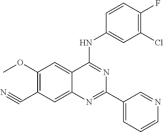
C1(OC)=C(C#N)C=C2C(=C1)C(NC1=CC(Cl)=C(F)C=C1)=NC(C1=CC=CN=C1)=N2
